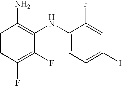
C1=CC(F)=C(F)C(NC2=CC=C(I)C=C2F)=C1N
